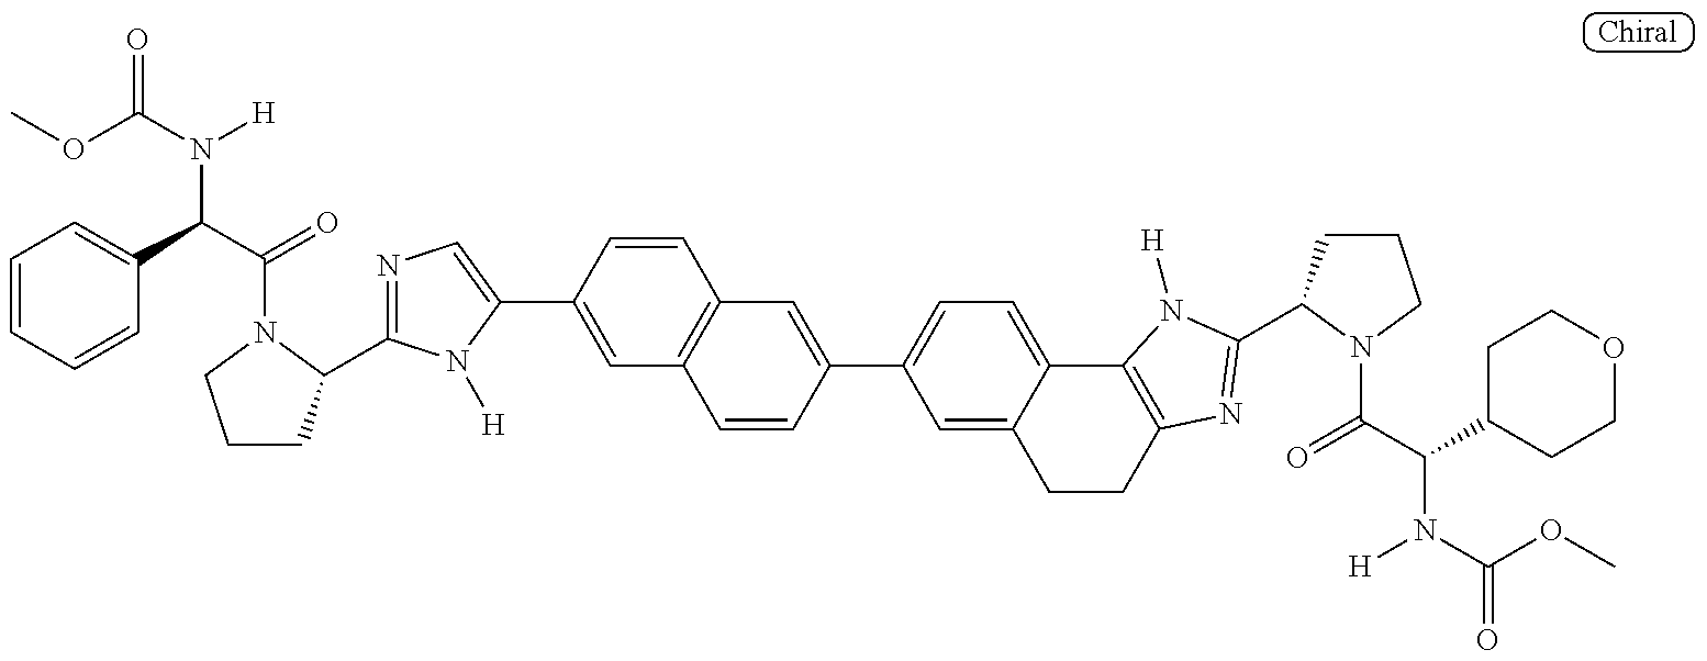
N1=C(C2CCCN2C(=O)C(N([H])C(=O)OC)C2=CC=CC=C2)N([H])C(C2=CC3=C(C=C2)C=C(C2=CC=C4C(=C2)CCC2=C4N([H])C(C4CCCN4C(C(C4CCOCC4)N(C(OC)=O)[H])=O)=N2)C=C3)=C1
